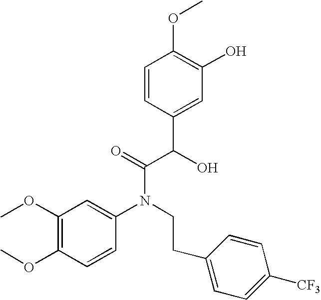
C1(OC)=C(OC)C=CC(N(CCC2=CC=C([CF3])C=C2)C(=O)C(C2=CC(O)=C(OC)C=C2)O)=C1
